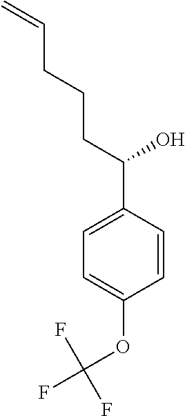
C1=C(OC(F)(F)F)C=CC(C(CCCC=C)O)=C1
